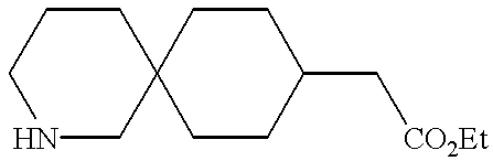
N1CC2(CCC1)CCC(C[CO2Et])CC2
